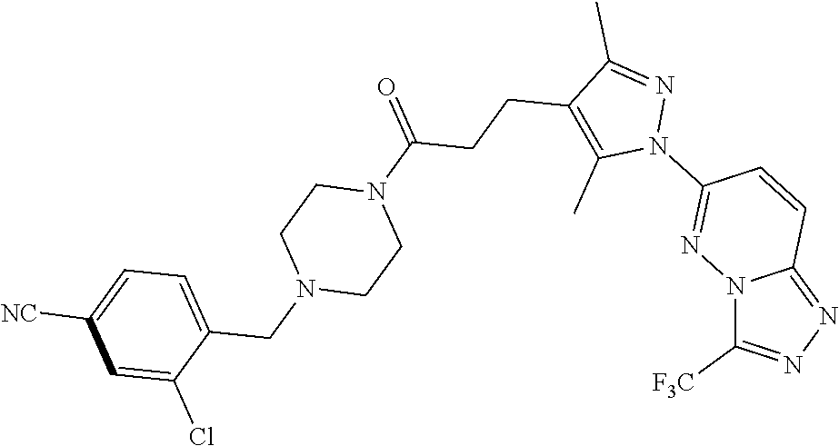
N12C([F3C])=NN=C1C=CC(N1N=C(C)C(CCC(N3CCN(CC4=CC=C([NC])C=C4Cl)CC3)=O)=C1C)=N2
